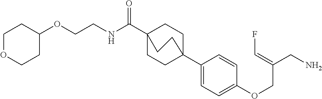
N(C(C12CCC(C3=CC=C(OCC(CN)=CF)C=C3)(CC1)CC2)=O)CCOC1CCOCC1
